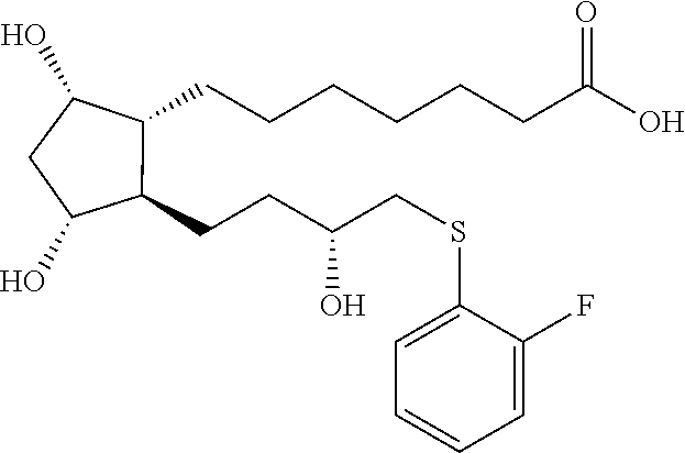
C1(O)CC(O)C(CCCCCCC(O)=O)C1CCC(CSC1=CC=CC=C1F)O
